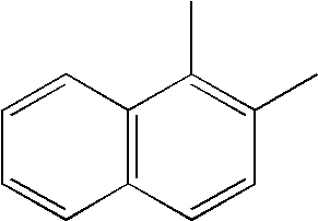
C12=C(C=CC(C)=C1C)C=CC=C2
